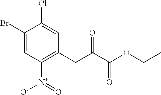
C1(Br)=CC([N+](=O)[O-])=C(CC(C(OCC)=O)=O)C=C1Cl
